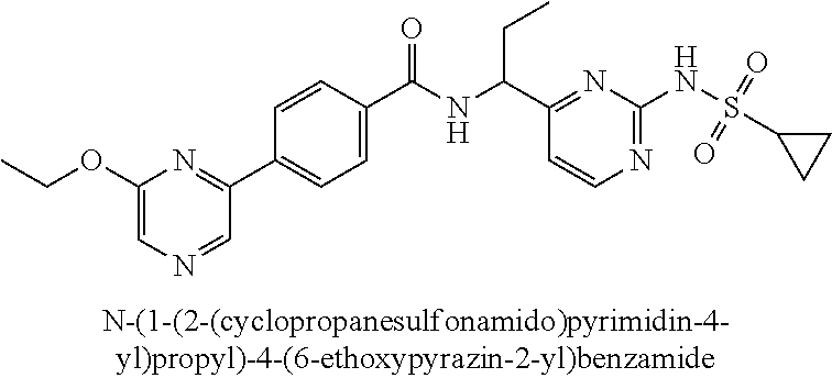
N1=C(NS(=O)(=O)C2CC2)N=C(C(NC(C2=CC=C(C3=NC(OCC)=CN=C3)C=C2)=O)CC)C=C1
